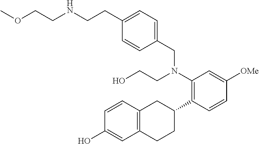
C1=CC2=C(C=C1O)CCC(C1=C(N(CCO)CC3=CC=C(CCNCCOC)C=C3)C=C([OMe])C=C1)C2
